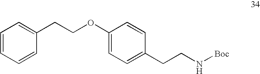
C1=CC=CC(CCOC2=CC=C(CCN[Boc])C=C2)=C1
